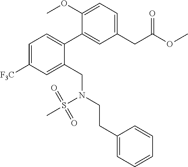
C1=C([F3C])C=C(CN(CCC2=CC=CC=C2)S(C)(=O)=O)C(C2=CC(CC(OC)=O)=CC=C2OC)=C1
